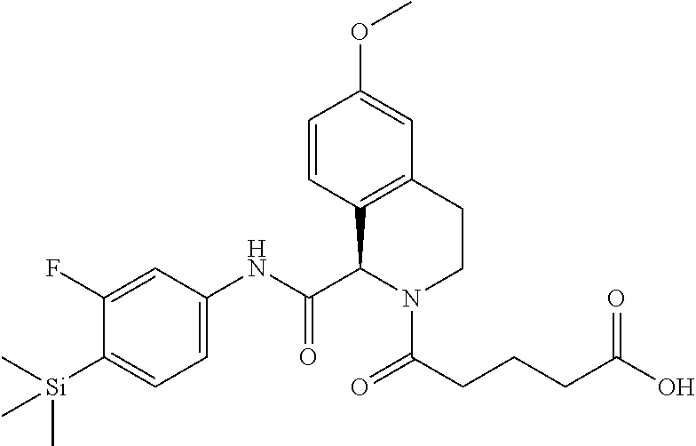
C1(F)=CC(NC(C2C3=C(CCN2C(=O)CCCC(=O)O)C=C(OC)C=C3)=O)=CC=C1[Si](C)(C)C
